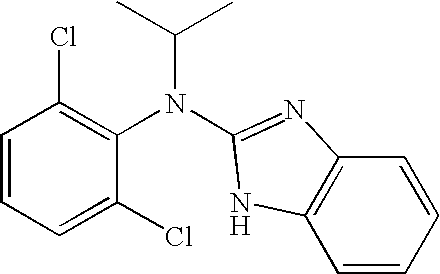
C1=CC=C(Cl)C(N(C(C)C)C2=NC3=C(C=CC=C3)N2)=C1Cl
